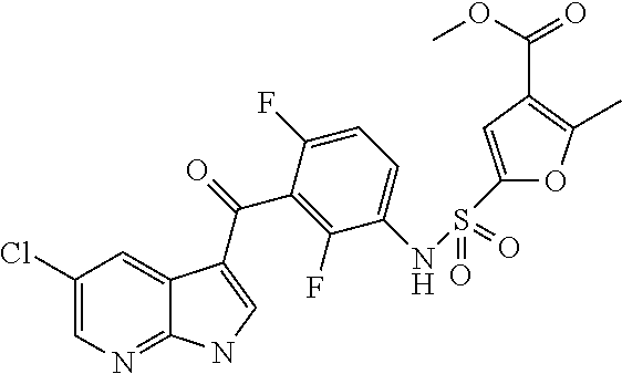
C1(Cl)=CN=C2C(=C1)C(C(=O)C1=C(F)C(NS(C3=CC(C(OC)=O)=C(C)O3)(=O)=O)=CC=C1F)=CN2
